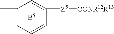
[Z5]([CONR12R13])C1=CC(C)=CC=C1
